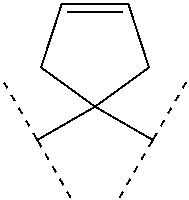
C(C)(C)C1(C(C)C)CC=CC1
